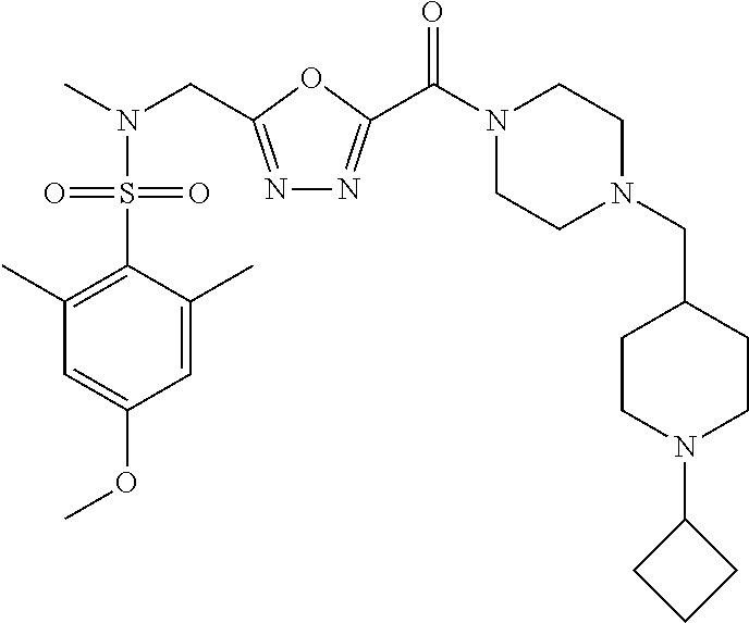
N1=C(CN(C)S(C2=C(C)C=C(OC)C=C2C)(=O)=O)OC(C(N2CCN(CC3CCN(C4CCC4)CC3)CC2)=O)=N1
